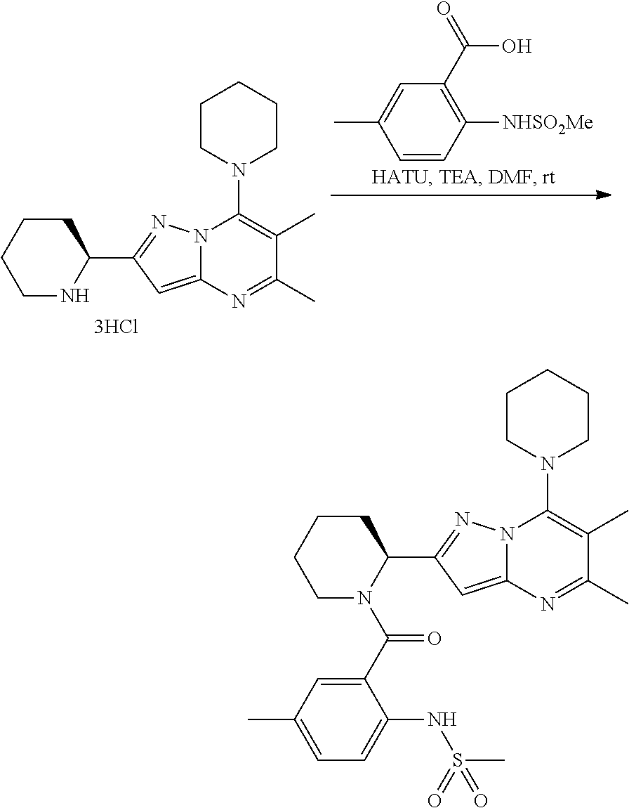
C1=CC([NHSO2Me])=C(C(=O)O)C=C1C.N1C(C2=NN3C(=C2)N=C(C)C(C)=C3N2CCCCC2)CCCC1.C1(C(N2C(C3=NN4C(=C3)N=C(C)C(C)=C4N3CCCCC3)CCCC2)=O)=CC(C)=CC=C1NS(C)(=O)=O
